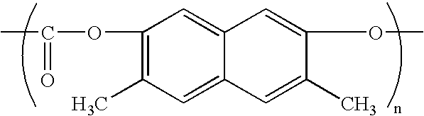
C1(OC(C)=O)=C(C)C=C2C(=C1)C=C(OC)C(C)=C2
